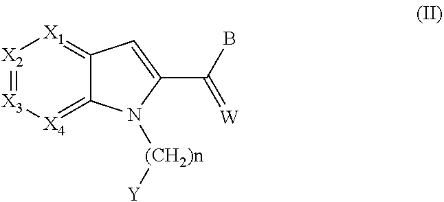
BC(=[W])C1=CC2=[X1][X2]=[X3][X4]=C2N1[(CH2)n][Y]
